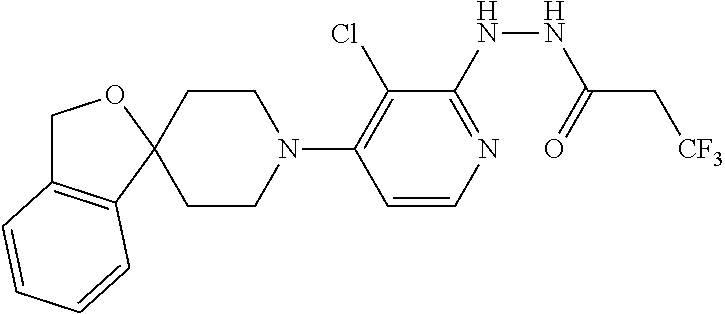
C12(CCN(C3=C(Cl)C(NNC(=O)C[CF3])=NC=C3)CC1)OCC1=C2C=CC=C1
